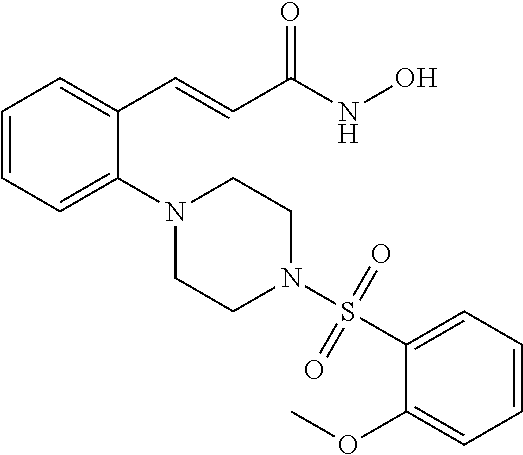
C1=CC=C(N2CCN(S(C3=CC=CC=C3OC)(=O)=O)CC2)C(C=CC(NO)=O)=C1
